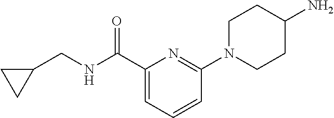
C1(C(NCC2CC2)=O)=CC=CC(N2CCC(N)CC2)=N1
